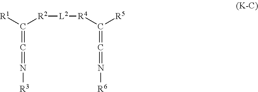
C(=C=N[R3])([R1])[R2][L2][R4]C(=C=N[R6])[R5]
